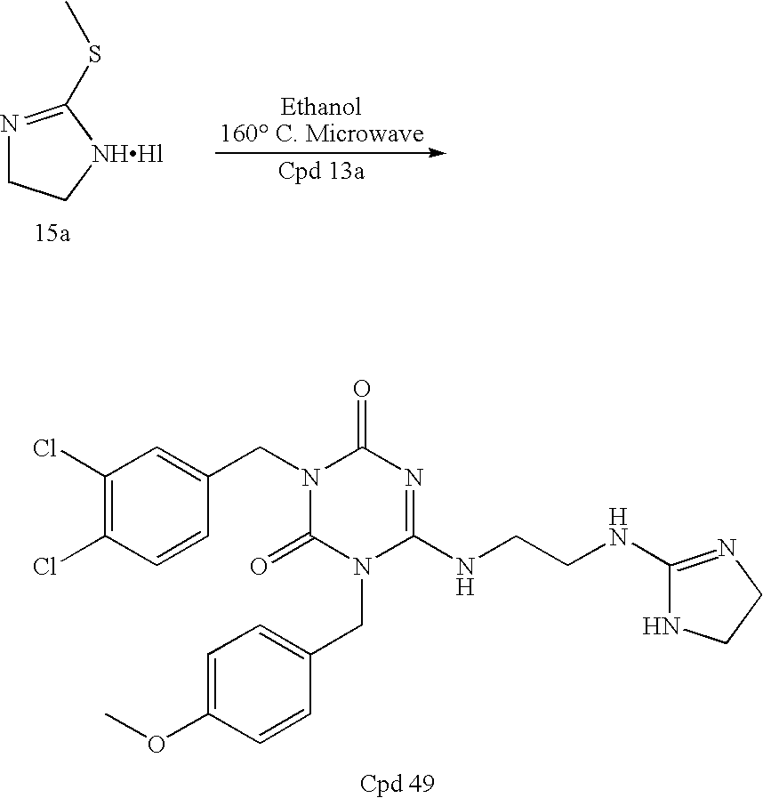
N1=C(SC)[NHHl]CC1.C(N1C(=O)N(CC2=CC=C(OC)C=C2)C(NCCNC2=NCCN2)=NC1=O)C1=CC(Cl)=C(Cl)C=C1
